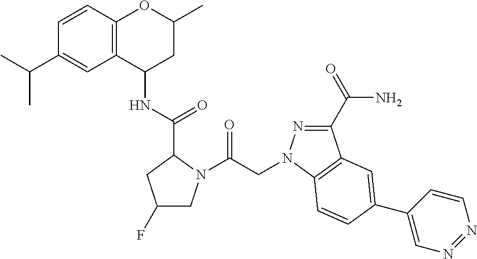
C12=C(C=CC(C(C)C)=C1)OC(C)CC2NC(C1CC(F)CN1C(CN1N=C(C(=O)N)C2=C1C=CC(C1=CN=NC=C1)=C2)=O)=O
